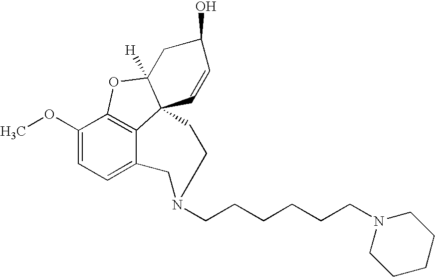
C12=C3C(OC)=CC=C1CN(CCCCCCN1CCCCC1)CCC21C([H])(O3)CC(O)C=C1
